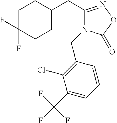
C1C(F)(F)CCC(CC2=NOC(=O)N2CC2=C(Cl)C(C(F)(F)F)=CC=C2)C1
